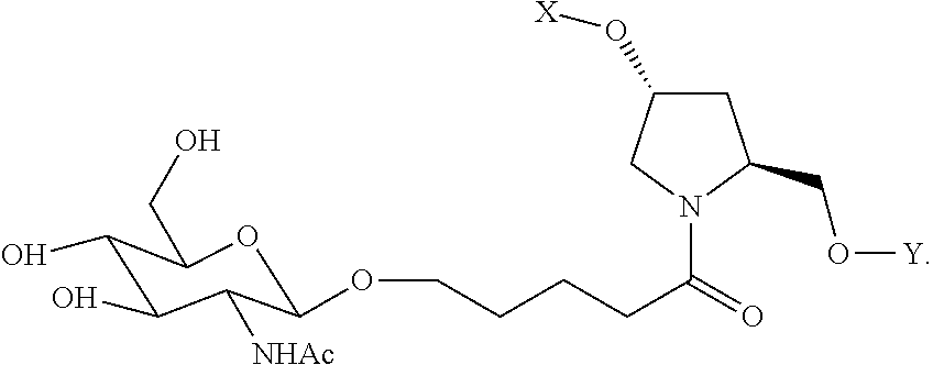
C1(O)C(O)C([NHAc])C(OCCCCC(=O)N2C(CO[Y])CC(O[X])C2)OC1CO
